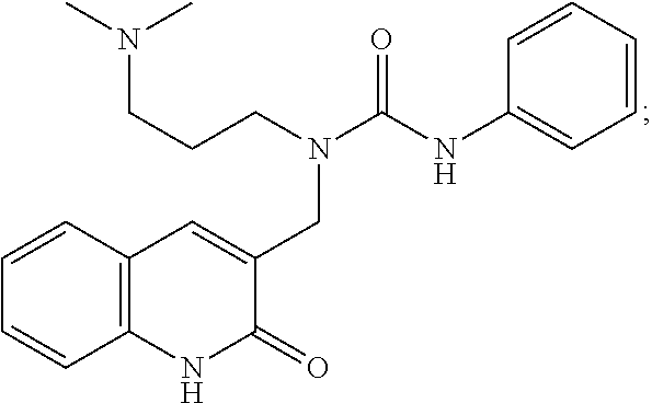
C1=CC2=C(C=C1)NC(=O)C(CN(C(NC1=CC=CC=C1)=O)CCCN(C)C)=C2
